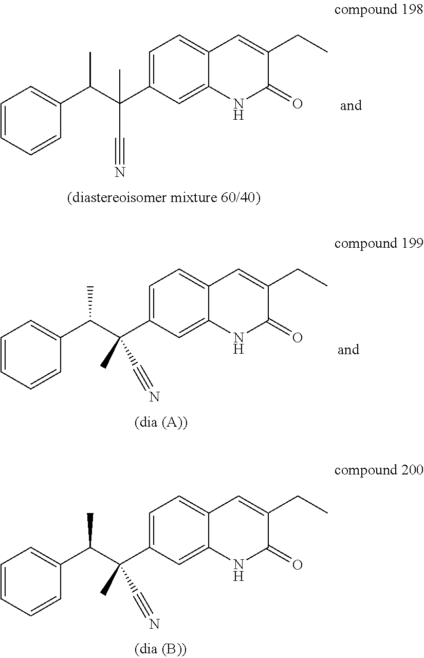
C1=C(C(C(C2=CC=CC=C2)C)(C#N)C)C=C2C(=C1)C=C(CC)C(=O)N2.C1=C(C(C(C2=CC=CC=C2)C)(C#N)C)C=C2C(=C1)C=C(CC)C(=O)N2.C1=C(C(C(C2=CC=CC=C2)C)(C#N)C)C=C2C(=C1)C=C(CC)C(=O)N2
